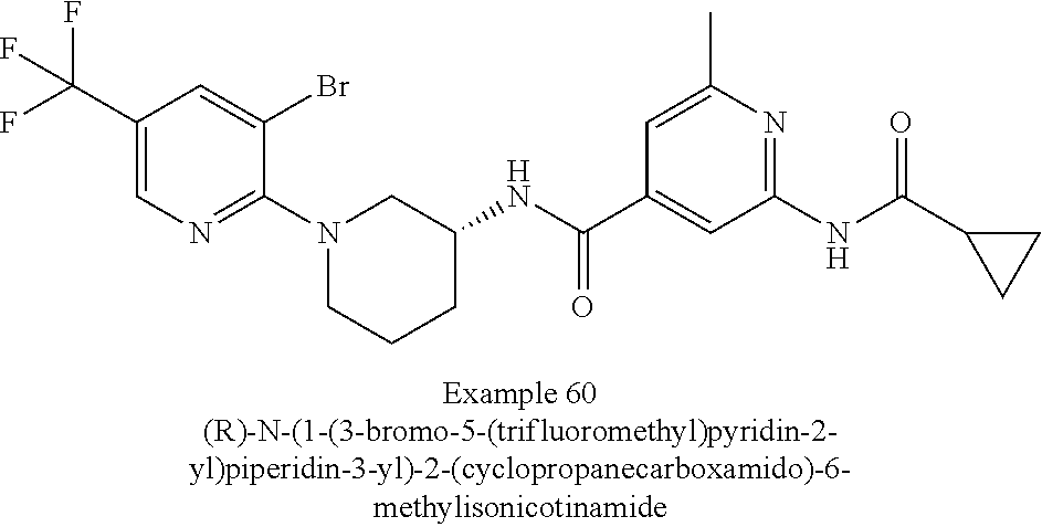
C1(C(F)(F)F)=CN=C(N2CCCC(NC(C3=CC(NC(C4CC4)=O)=NC(C)=C3)=O)C2)C(Br)=C1
